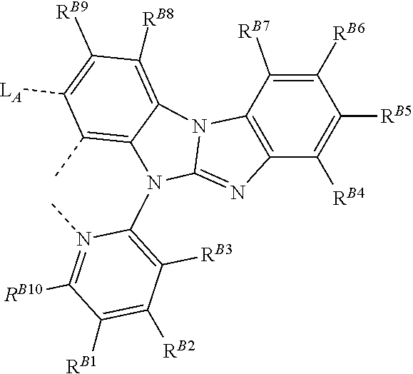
C12=C(C([RB7])=C([RB6])C([RB5])=C1[RB4])N1C3=C([RB8])C([RB9])=C([LA])C(C)=C3N(C3=C([RB3])C([RB2])=C([RB1])C([RB10])=N3C)C1=N2
